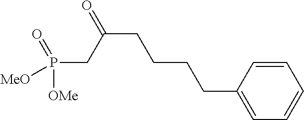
C1=CC(CCCCC(CP([OMe])(=O)[MeO])=O)=CC=C1
